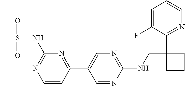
C1=C(F)C(C2(CNC3=NC=C(C4=NC(NS(C)(=O)=O)=NC=C4)C=N3)CCC2)=NC=C1
